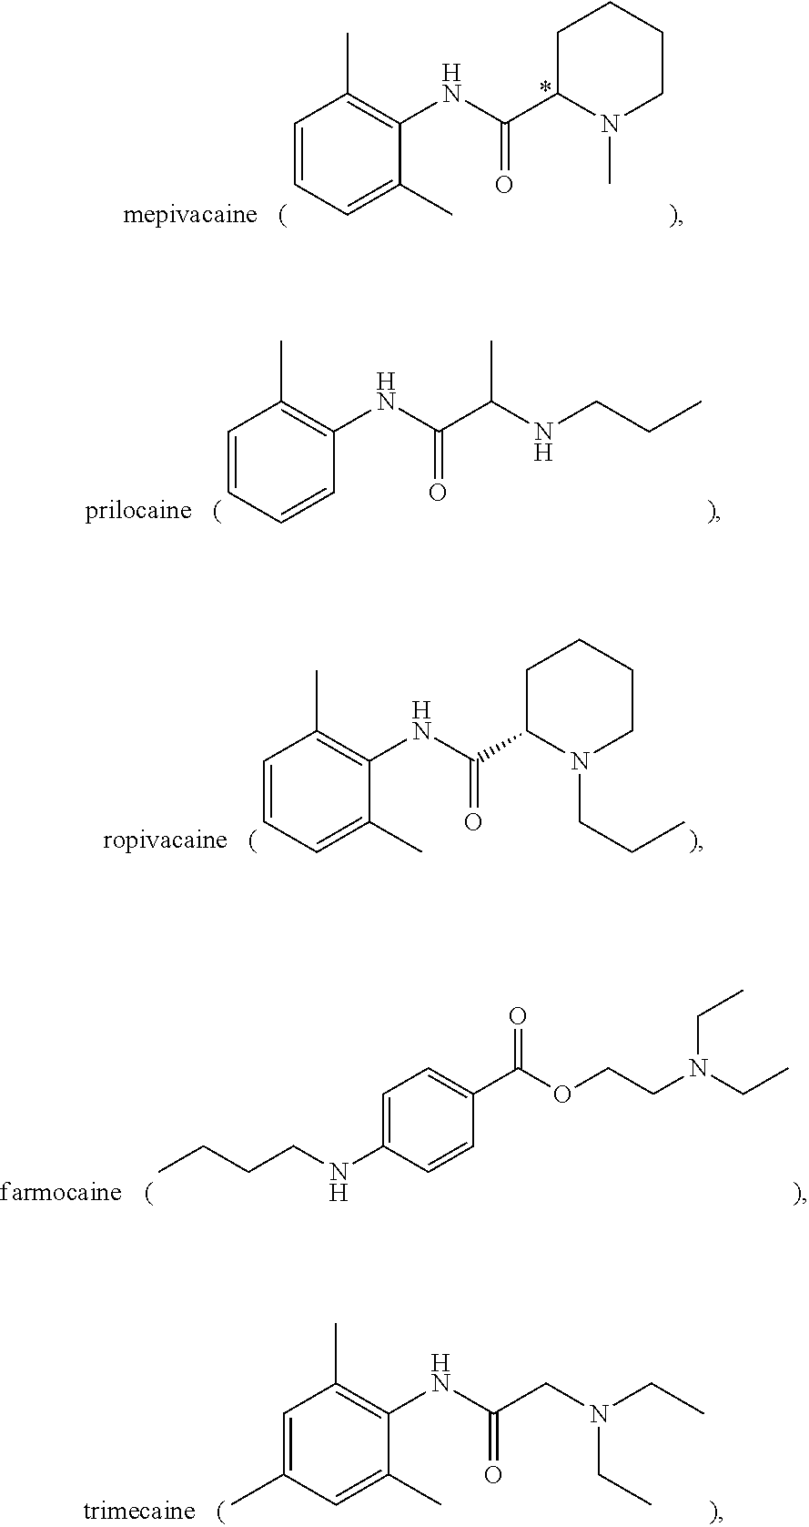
C1=CC=CC(NC(=O)C(C)NCCC)=C1C.C1=CC=C(C)C(NC(=O)C2N(C)CCCC2)=C1C.C1=CC=C(C)C(NC(=O)C2N(CCC)CCCC2)=C1C.CCCCNC1=CC=C(C(=O)OCCN(CC)CC)C=C1.C1=C(C)C=C(C)C(NC(CN(CC)CC)=O)=C1C
